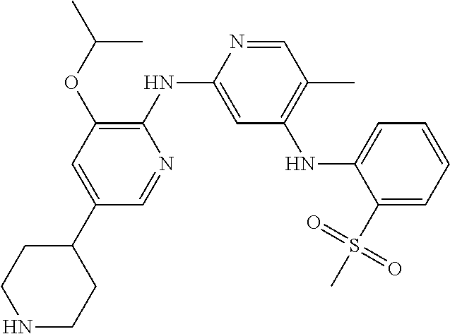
C1(C2=CC(OC(C)C)=C(NC3=CC(NC4=CC=CC=C4S(C)(=O)=O)=C(C)C=N3)N=C2)CCNCC1
